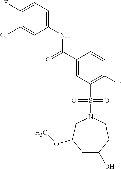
C1(F)=CC=C(NC(C2=CC(S(N3CC(OC)CC(O)CC3)(=O)=O)=C(F)C=C2)=O)C=C1Cl
